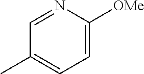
C1=NC([OMe])=CC=C1C
